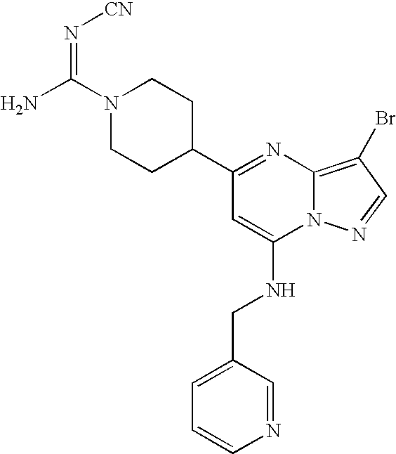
C1=CN=CC(CNC2=CC(C3CCN(C(N)=N[CN])CC3)=NC3=C(Br)C=NN23)=C1
